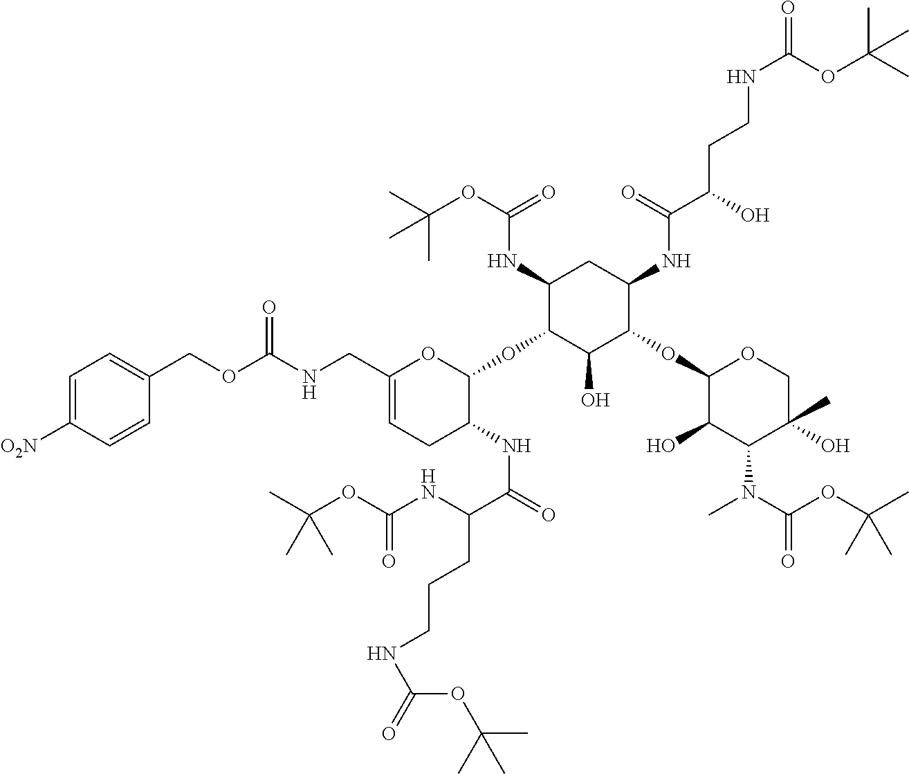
C1(NC(OC(C)(C)C)=O)C(OC2OC(CNC(=O)OCC3=CC=C([O2N])C=C3)=CCC2NC(C(CCCNC(OC(C)(C)C)=O)NC(=O)OC(C)(C)C)=O)C(O)C(OC2C(O)C(N(C)C(=O)OC(C)(C)C)C(C)(O)CO2)C(NC(C(O)CCNC(=O)OC(C)(C)C)=O)C1
